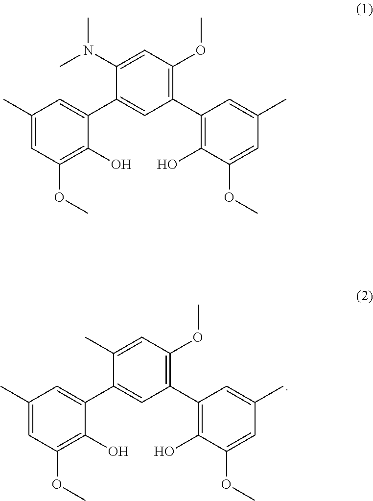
C1(C)=CC(OC)=C(O)C(C2=CC(C3=C(O)C(OC)=CC(C)=C3)=C(OC)C=C2C)=C1.C1(C)=CC(OC)=C(O)C(C2=CC(C3=C(O)C(OC)=CC(C)=C3)=C(OC)C=C2N(C)C)=C1
